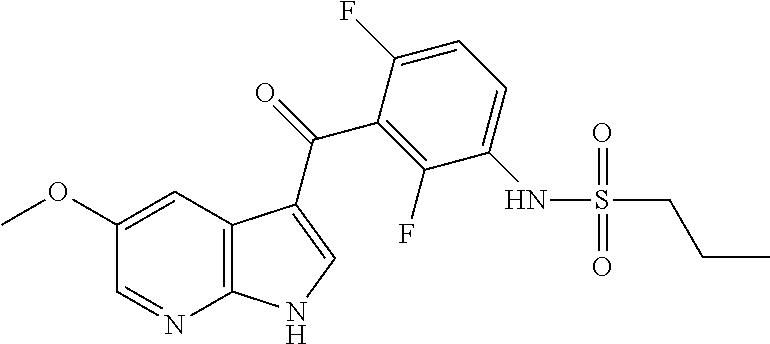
C12=C(N=CC(OC)=C1)NC=C2C(C1=C(F)C(NS(=O)(=O)CCC)=CC=C1F)=O
